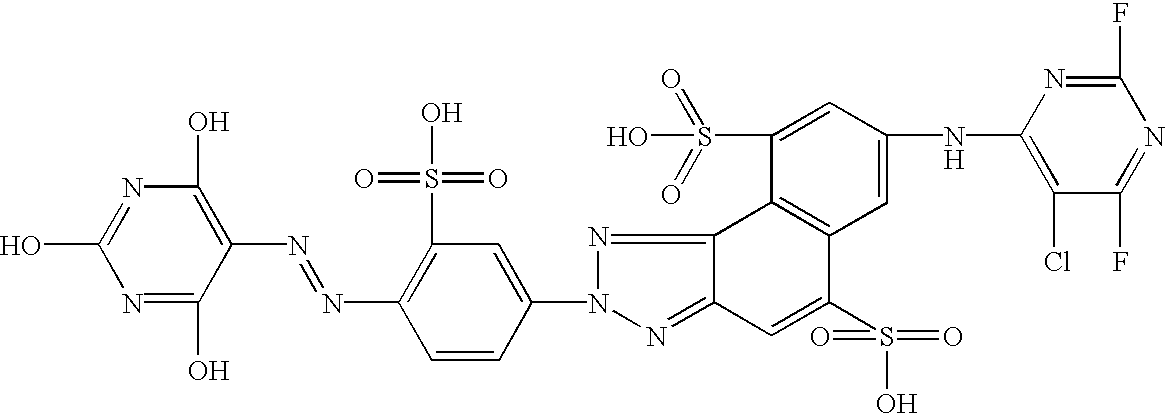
N1=C(O)C(N=NC2=C(S(O)(=O)=O)C=C(N3N=C4C(=N3)C3=C(C(S(=O)(=O)O)=C4)C=C(NC4=C(Cl)C(F)=NC(F)=N4)C=C3S(O)(=O)=O)C=C2)=C(O)N=C1O
